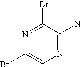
N1=C(Br)C(N)=NC=C1Br
